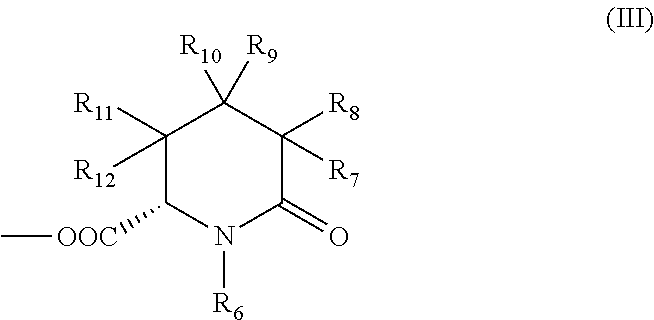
C1([R11])([R12])C([OOC]C)N([R6])C(=O)C([R8])([R7])C1([R10])[R9]
